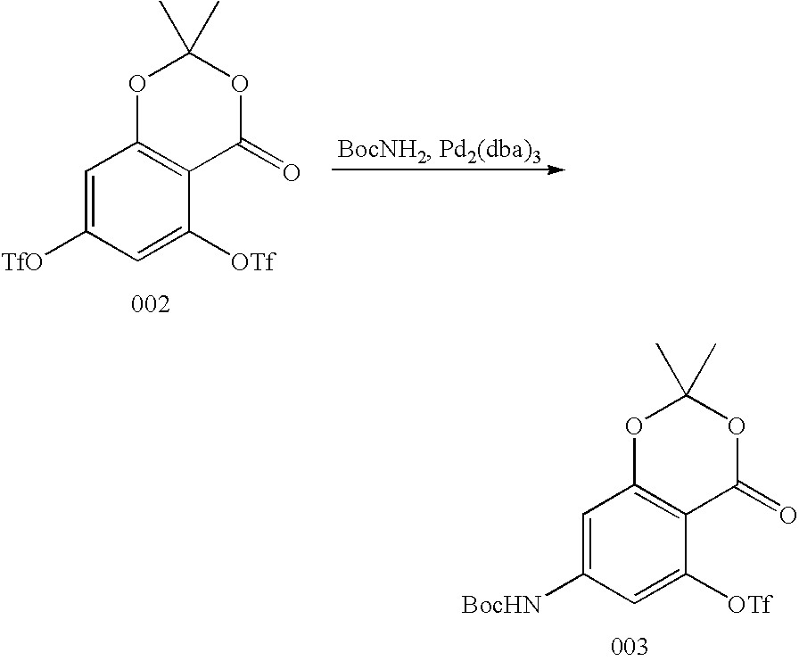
C1=C([TfO])C=C([OTf])C2=C1OC(C)(C)OC2=O.C1=C([BocHN])C=C([OTf])C2=C1OC(C)(C)OC2=O
